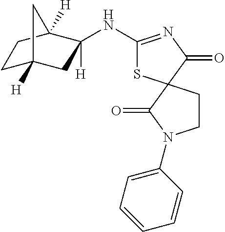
C1C2([H])CC(NC3=NC(=O)C4(S3)C(=O)N(C3=CC=CC=C3)CC4)([H])C([H])(C1)C2
